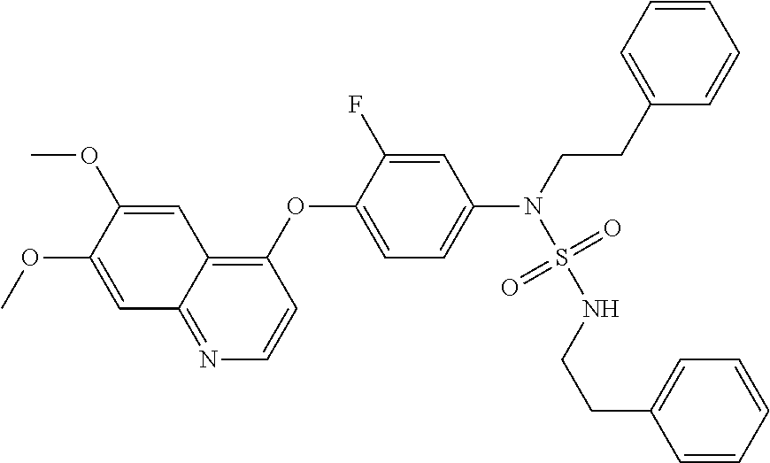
C1=C(OC)C(OC)=CC2=C(OC3=CC=C(N(CCC4=CC=CC=C4)S(NCCC4=CC=CC=C4)(=O)=O)C=C3F)C=CN=C12
